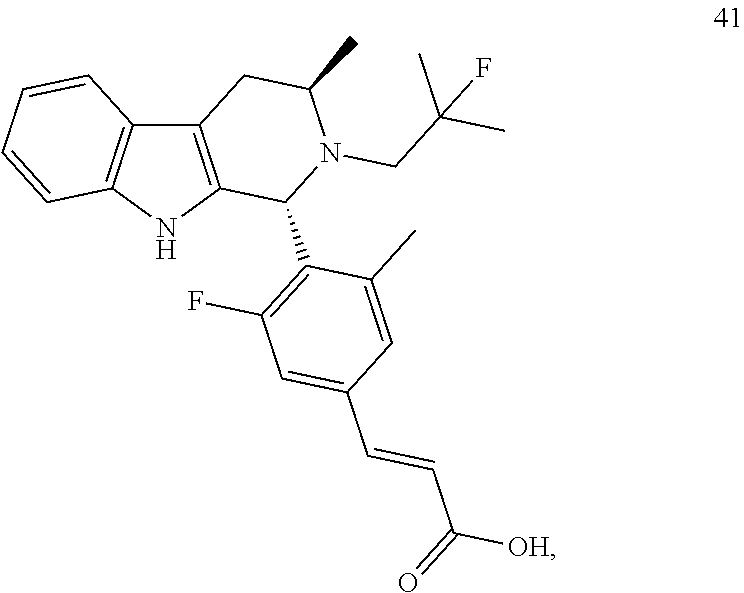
C12=C(NC3=C1C=CC=C3)C(C1=C(F)C=C(C=CC([OH])=O)C=C1C)N(CC(C)(C)F)C(C)C2
